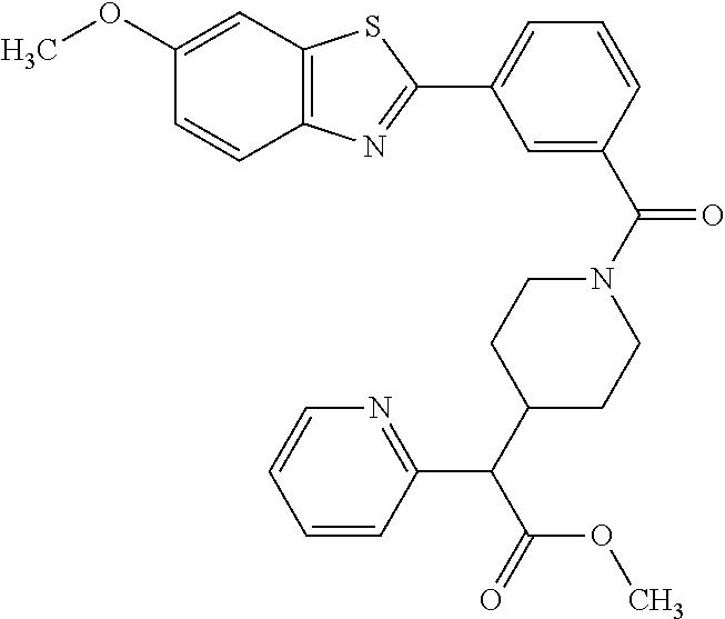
C1(OC)=CC2=C(C=C1)N=C(C1=CC=CC(C(N3CCC(C(C4=NC=CC=C4)C(=O)OC)CC3)=O)=C1)S2
